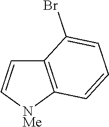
C12=C([NMe]C=C1)C=CC=C2Br
